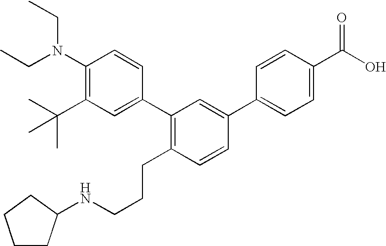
C1(N(CC)CC)=C(C(C)(C)C)C=C(C2=C(CCCNC3CCCC3)C=CC(C3=CC=C(C(O)=O)C=C3)=C2)C=C1
